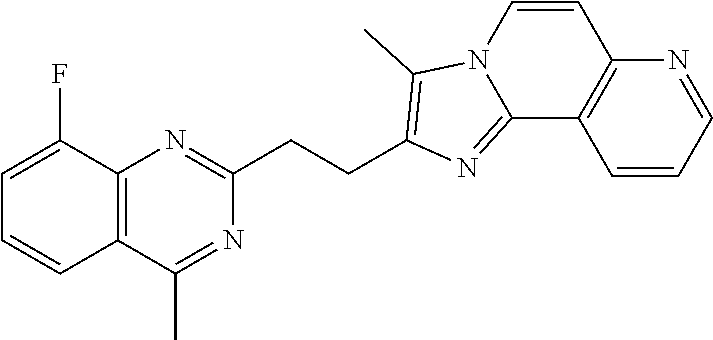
C1=C(F)C2=C(C=C1)C(C)=NC(CCC1=C(C)N3C=CC4=C(C=CC=N4)C3=N1)=N2
